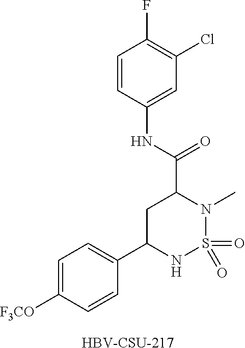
C1=CC(NC(C2CC(C3=CC=C([F3CO])C=C3)NS(=O)(=O)N2C)=O)=CC(Cl)=C1F.[HBV-CSU-217]
